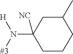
C1(N([#3])[H])([NC])CCCC(C)C1
